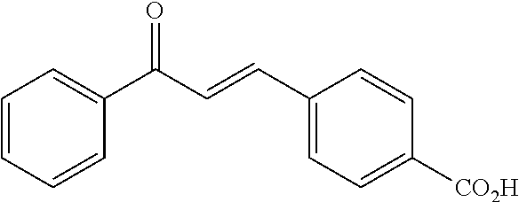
C1=CC=CC(C(C=CC2=CC=C([CO2H])C=C2)=O)=C1
